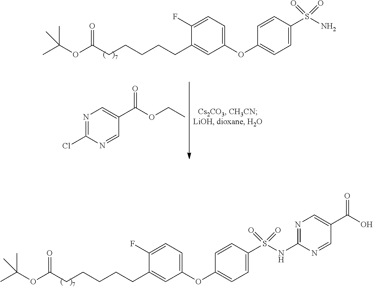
C1(OC2=CC=C(F)C(CCCCCC(OC(C)(C)C)=O)=C2)=CC=C(S(NC2=NC=C(C(=O)O)C=N2)(=O)=O)C=C1.ClC1=NC=C(C(=O)OCC)C=N1.C1(OC2=CC=C(F)C(CCCCCC(OC(C)(C)C)=O)=C2)=CC=C(S(N)(=O)=O)C=C1
